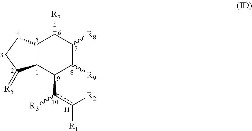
C12C(C(c([R3])c([R2])[R1])C([R9])C([R8])C1[R7])C(=[R5])CC2
